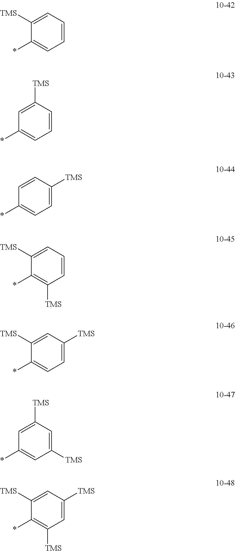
C1([TMS])=CC=CC=C1*.C1=C([TMS])C=CC=C1*.C1=CC([TMS])=CC=C1*.C1([TMS])=CC=CC([TMS])=C1*.C1([TMS])=CC([TMS])=CC=C1*.C1=C([TMS])C=C([TMS])C=C1*.C1([TMS])=CC([TMS])=CC([TMS])=C1*
